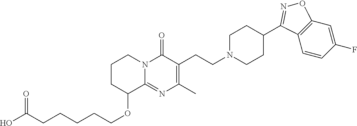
C1CC(OCCCCCC(O)=O)C2=NC(C)=C(CCN3CCC(C4=NOC5=C4C=CC(F)=C5)CC3)C(=O)N2C1
